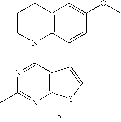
C1N(C2=NC(C)=NC3=C2C=CS3)C2=C(C=C(OC)C=C2)CC1
